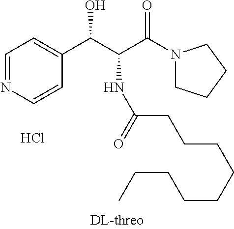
C1=NC=CC(C(C(C(N2CCCC2)=O)NC(=O)CCCCCCCCC)O)=C1.Cl
